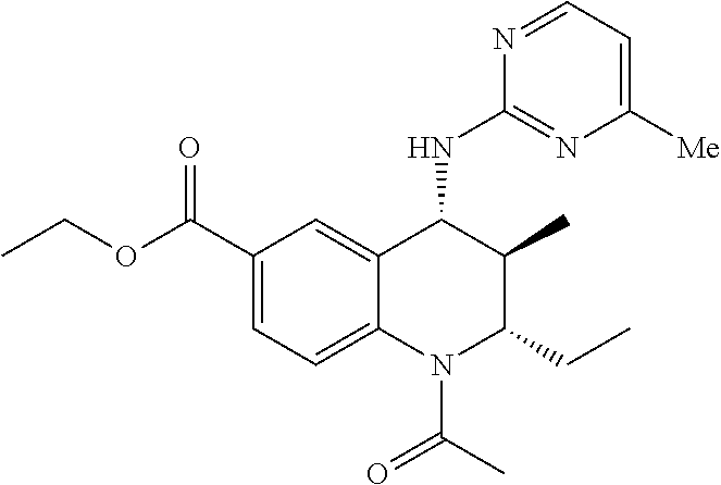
C1=C(C(OCC)=O)C=C2C(=C1)N(C(C)=O)C(CC)C(C)C2NC1=NC([Me])=CC=N1
